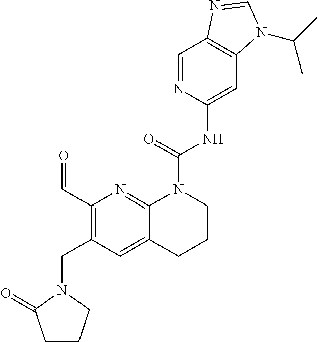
C1CCN(CC2=C(C=O)N=C3C(=C2)CCCN3C(NC2=CC3=C(C=N2)N=CN3C(C)C)=O)C1=O
